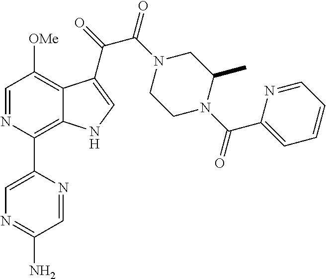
C1=NC(C2=CN=C(N)C=N2)=C2C(=C1[OMe])C(C(C(=O)N1CCN(C(=O)C3=CC=CC=N3)C(C)C1)=O)=CN2
